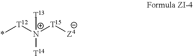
*[T12][N+]([T15][Z4])([T14])[T13]
